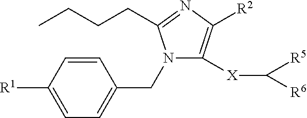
C1=C([R1])C=CC(CN2C([X]C([R5])[R6])=C([R2])N=C2CCCC)=C1
